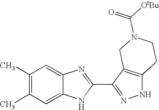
C1(C)=C(C)C=C2C(=C1)N=C(C1=NNC3=C1CN(C([OtBu])=O)CC3)N2
